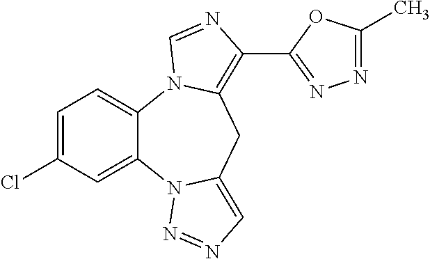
C1=C(Cl)C=C2C(=C1)N1C(=C(C3=NN=C(C)O3)N=C1)CC1=CN=NN21
